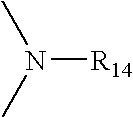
[R14]N(C)C
